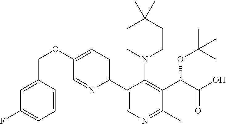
C1CN(C2=C(C(C(O)=O)OC(C)(C)C)C(C)=NC=C2C2=CC=C(OCC3=CC(F)=CC=C3)C=N2)CCC1(C)C
